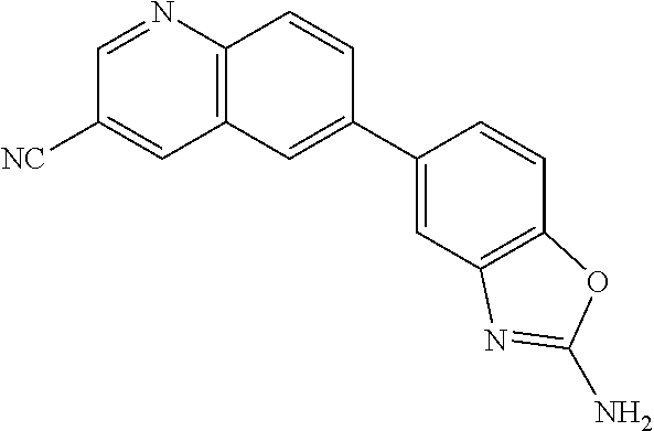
C1=C([NC])C=NC2=C1C=C(C1=CC3=C(C=C1)OC(N)=N3)C=C2
